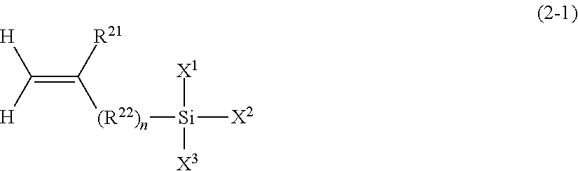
C(=C([R21])[(R22)n][Si]([X2])([X1])[X3])([H])[H]
